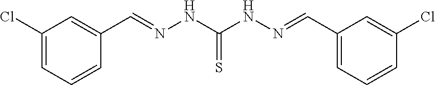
C1(Cl)=CC=CC(C=NNC(NN=CC2=CC=CC(Cl)=C2)=S)=C1
